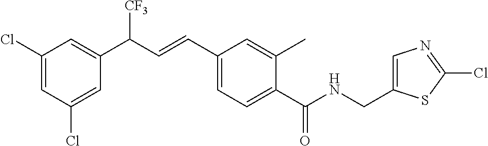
C1(Cl)=CC(Cl)=CC(C(C=CC2=CC=C(C(=O)NCC3=CN=C(Cl)S3)C(C)=C2)[CF3])=C1
